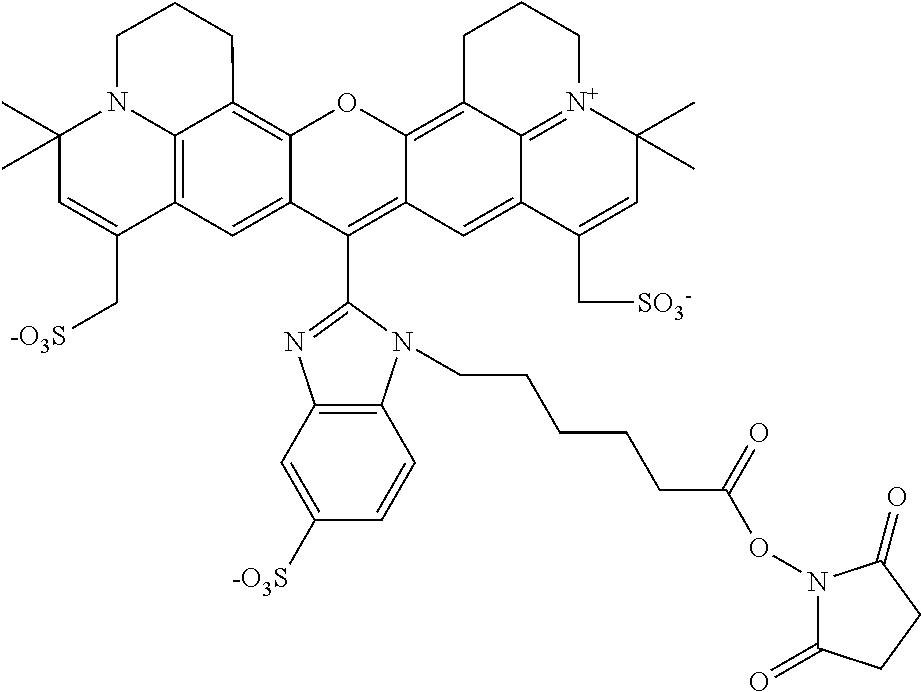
C12=C3C4=C(C=C1C(C1=NC5=C(N1CCCCCC(ON1C(=O)CCC1=O)=O)C=CC([-O3S])=C5)=C1C(=C5C6=[N+](C(C)(C)C=C(C[SO3-])C6=C1)CCC5)O2)C(C[-O3S])=CC(C)(C)N4CCC3
